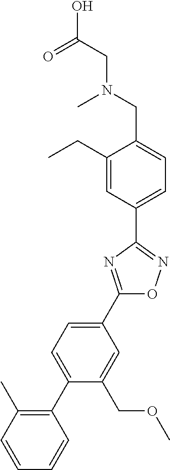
C1(C2=NC(C3=CC=C(CN(CC(O)=O)C)C(CC)=C3)=NO2)=CC=C(C2=C(C)C=CC=C2)C(COC)=C1
